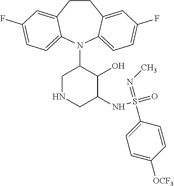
C12=CC(F)=CC=C1N(C1CNCC(NS(=O)(=NC)C3=CC=C([OCF3])C=C3)C1O)C1=CC=C(F)C=C1CC2
